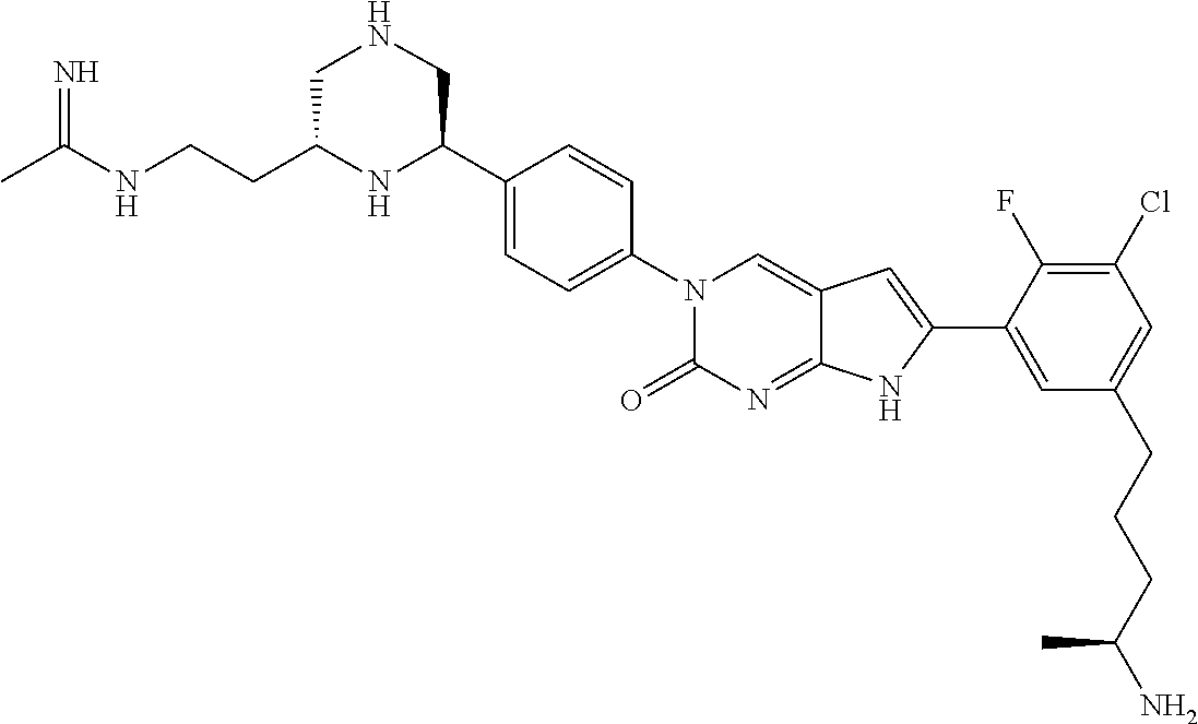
CC(NCCC1NC(C2=CC=C(N3C(=O)N=C4C(=C3)C=C(C3=CC(CCCC(N)C)=CC(Cl)=C3F)N4)C=C2)CNC1)=N
